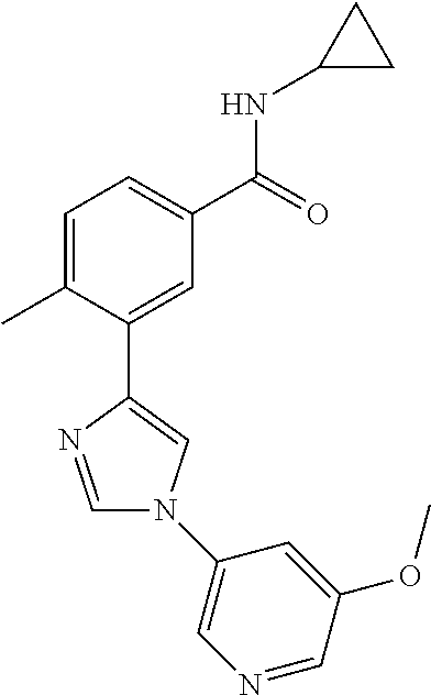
C1=C(C)C(C2=CN(C3=CN=CC(OC)=C3)C=N2)=CC(C(=O)NC2CC2)=C1
